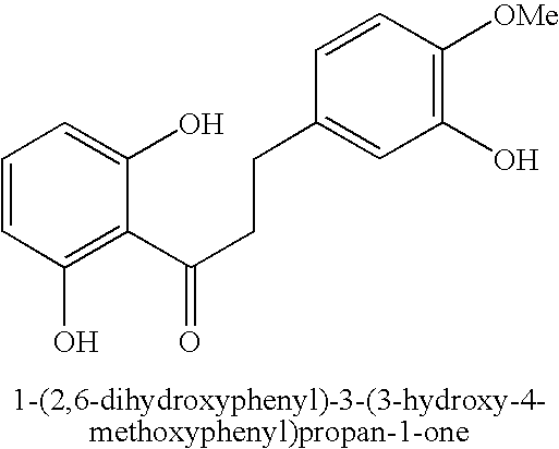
C1=CC(O)=C(C(CCC2=CC(O)=C([OMe])C=C2)=O)C(O)=C1
